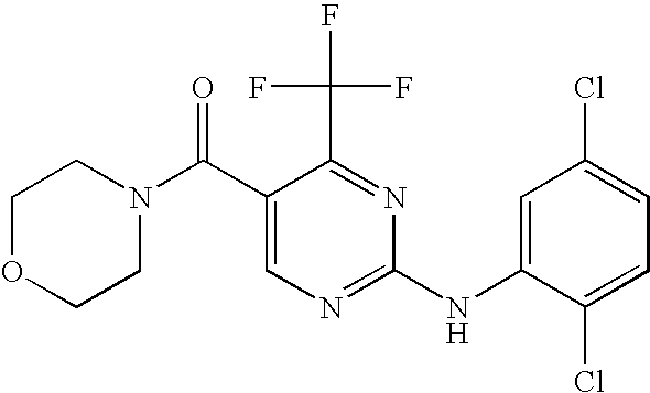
C1OCCN(C(C2=CN=C(NC3=CC(Cl)=CC=C3Cl)N=C2C(F)(F)F)=O)C1
